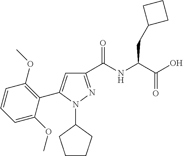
C1(C(NC(C(O)=O)CC2CCC2)=O)=NN(C2CCCC2)C(C2=C(OC)C=CC=C2OC)=C1
